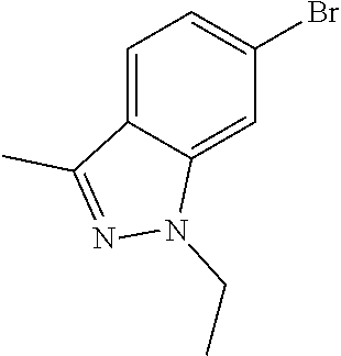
C1=C2C(=CC(Br)=C1)N(CC)N=C2C
